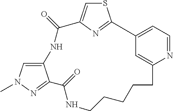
C1CCCCC2=CC(=CC=N2)C2=NC(=CS2)C(=O)NC2=CN(C)N=C2C(=O)N1
